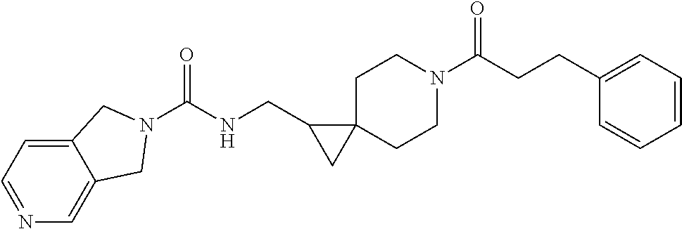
C1C2(CCN(C(CCC3=CC=CC=C3)=O)C1)C(CNC(=O)N1CC3=CN=CC=C3C1)C2
